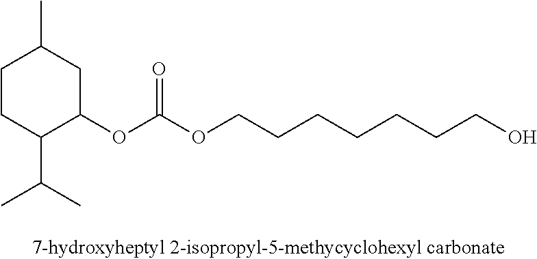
C1CC(C(C)C)C(OC(OCCCCCCCO)=O)CC1C
